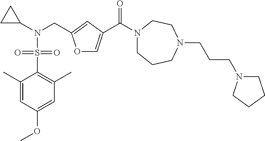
C1(C)=CC(OC)=CC(C)=C1S(N(C1CC1)CC1=CC(C(N2CCCN(CCCN3CCCC3)CC2)=O)=CO1)(=O)=O
